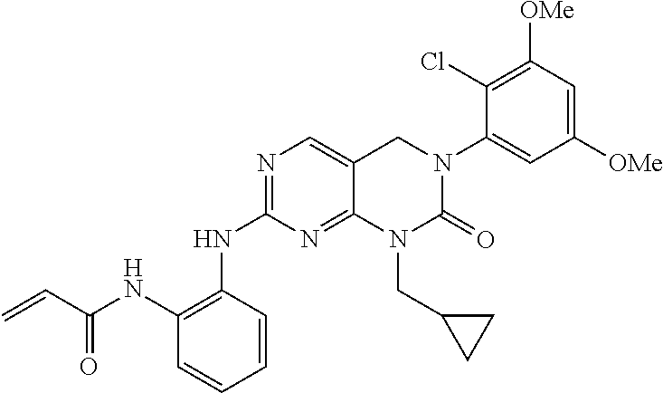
N(C1=NC=C2C(=N1)N(CC1CC1)C(=O)N(C1=CC([OMe])=CC([OMe])=C1Cl)C2)C1=C(NC(C=C)=O)C=CC=C1
